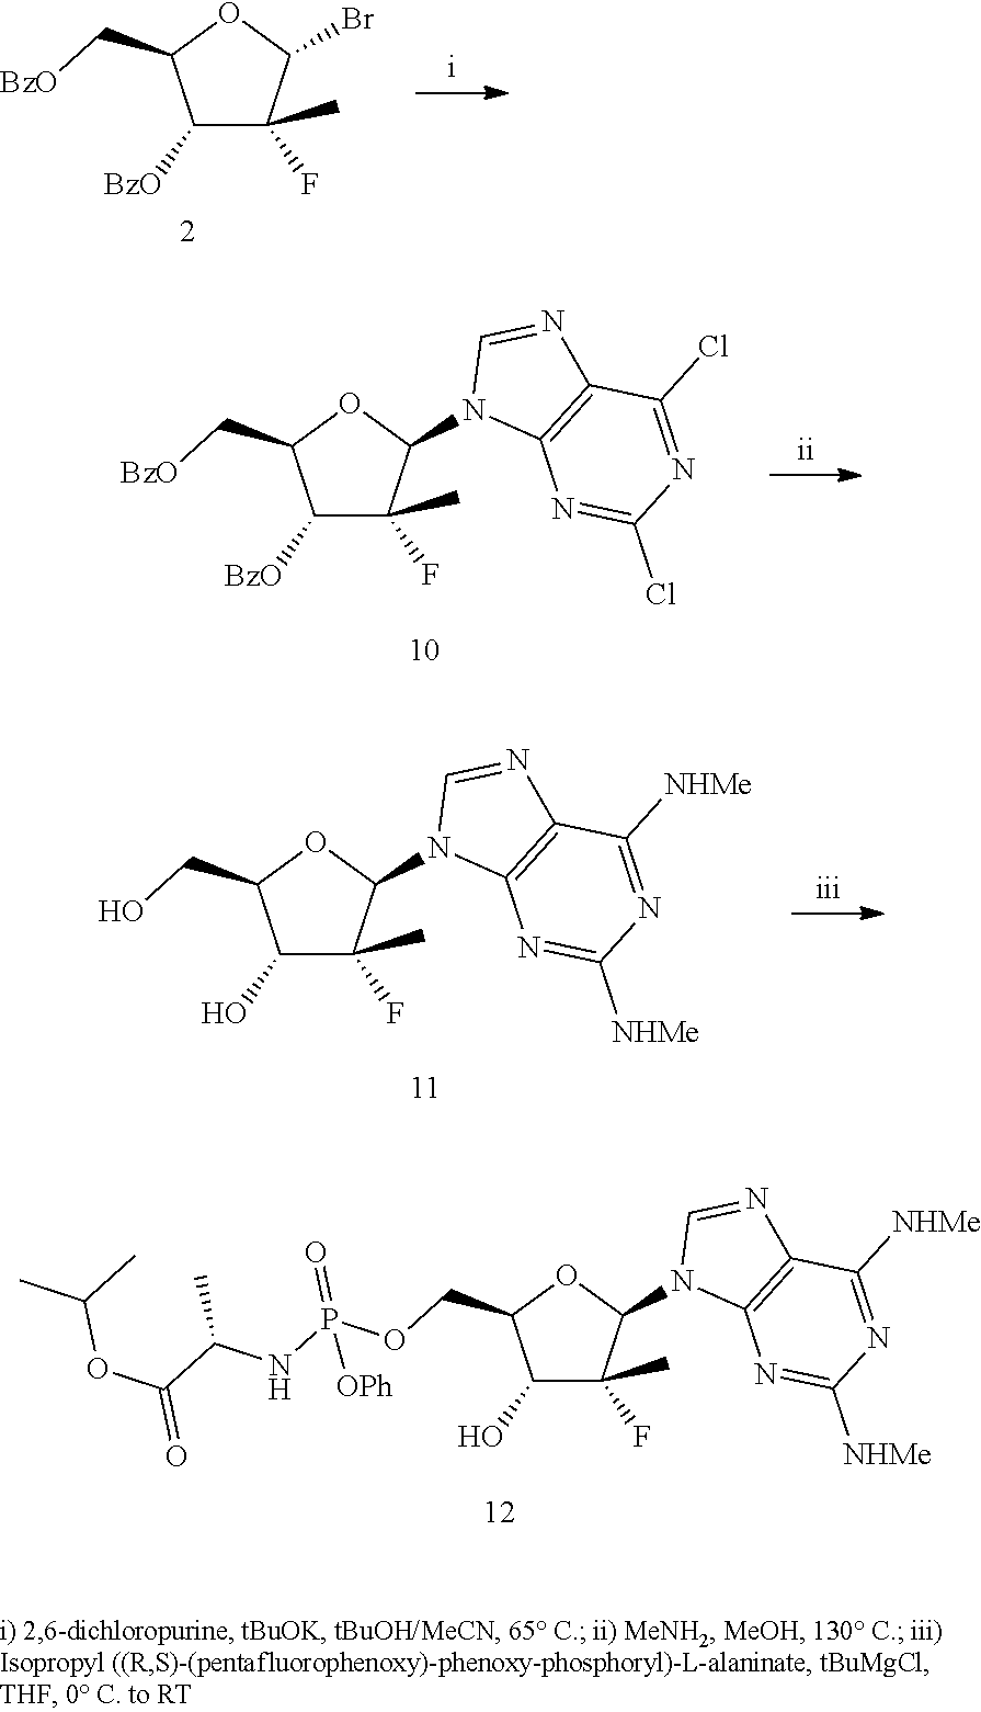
C1([BzO])C(F)(C)C(N2C3=C(N=C2)C(Cl)=NC(Cl)=N3)OC1C[BzO].C1([BzO])C(F)(C)C(Br)OC1C[BzO].C1(O)C(F)(C)C(N2C3=C(N=C2)C([NHMe])=NC([NHMe])=N3)OC1CO.C1(O)C(F)(C)C(N2C3=C(N=C2)C([NHMe])=NC([NHMe])=N3)OC1COP(NC(C)C(=O)OC(C)C)(=O)[OPh]
